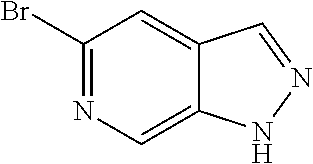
BrC1=NC=C2C(=C1)C=NN2
